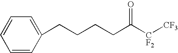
C1=CC(CCCCC([CF2][CF3])=O)=CC=C1
